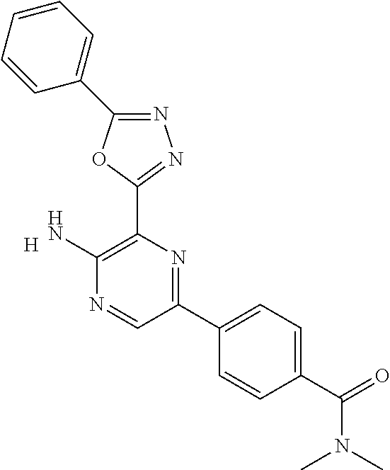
C1(N)=C(C2=NN=C(C3=CC=CC=C3)O2)N=C(C2=CC=C(C(N(C)C)=O)C=C2)C=N1.[H]
